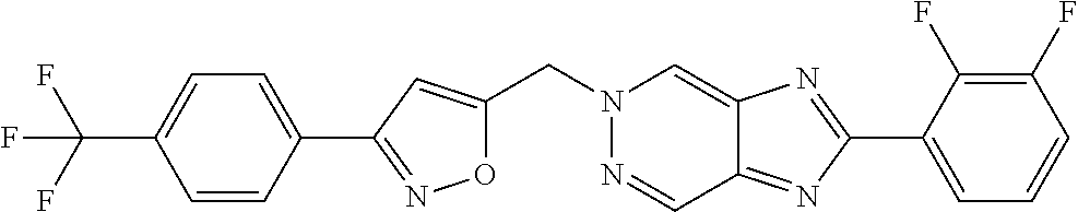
O1C(CN2N=CC3=NC(C4=CC=CC(F)=C4F)=NC3=C2)=CC(C2=CC=C(C(F)(F)F)C=C2)=N1
